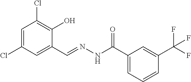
C1=C(Cl)C=C(C=NNC(C2=CC=CC(C(F)(F)F)=C2)=O)C(O)=C1Cl
